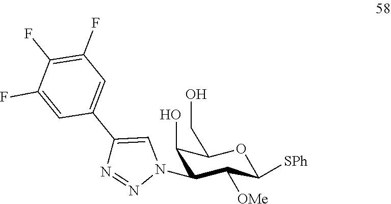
C1(O)C(N2C=C(C3=CC(F)=C(F)C(F)=C3)N=N2)C([OMe])C([SPh])OC1CO
